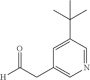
C1=C(C(C)(C)C)C=NC=C1CC([H])=O
